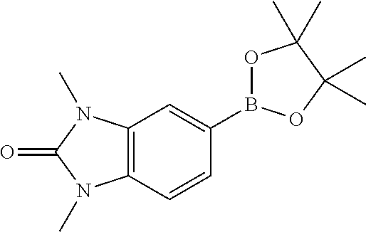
O1B(C2=CC3=C(C=C2)N(C)C(=O)N3C)OC(C)(C)C1(C)C
